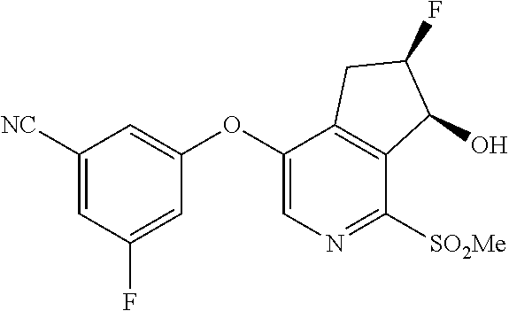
C1(OC2=CC([NC])=CC(F)=C2)=CN=C([SO2Me])C2=C1CC(F)C2O
